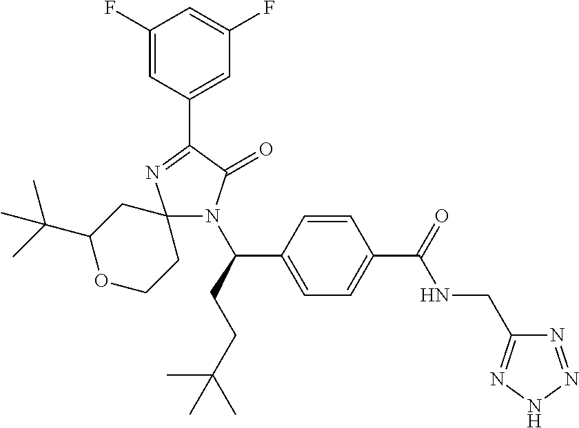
C1(F)=CC(C2=NC3(N(C(CCC(C)(C)C)C4=CC=C(C(=O)NCC5=NNN=N5)C=C4)C2=O)CC(C(C)(C)C)OCC3)=CC(F)=C1
